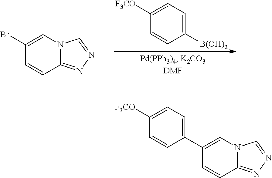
C1(Br)=CN2C(=NN=C2)C=C1.C1([B(OH)2])=CC=C([F3CO])C=C1.C1(C2=CC=C([F3CO])C=C2)=CN2C(=NN=C2)C=C1
